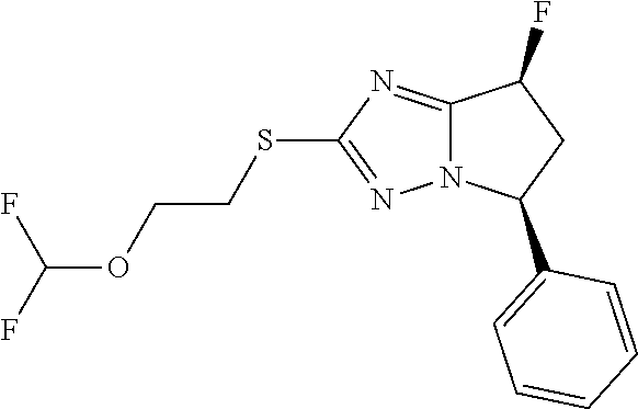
C12=NC(SCCOC(F)F)=NN1C(C1=CC=CC=C1)CC2F
